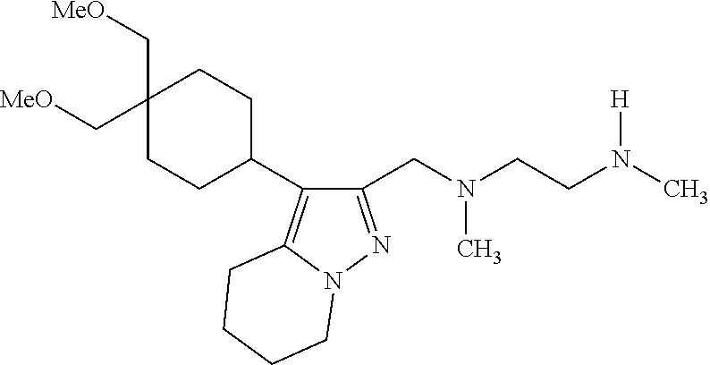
C1(CN(CCN(C)[H])C)=NN2C(=C1C1CCC(C[OMe])(C[OMe])CC1)CCCC2
